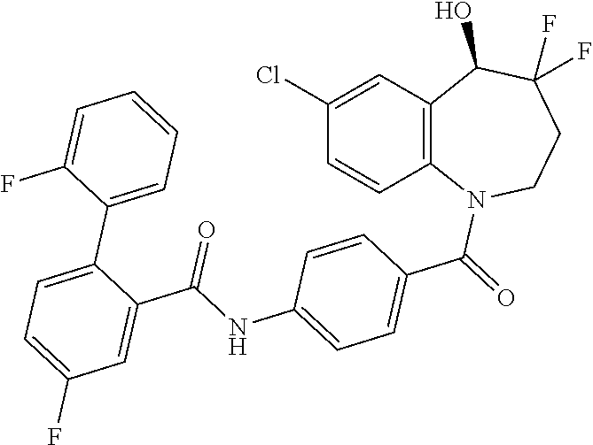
C1(Cl)=CC2=C(C=C1)N(C(=O)C1=CC=C(NC(C3=CC(F)=CC=C3C3=CC=CC=C3F)=O)C=C1)CCC(F)(F)C2O
